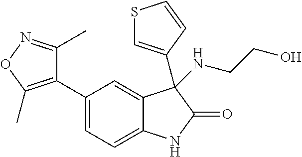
C1=C(C2=C(C)ON=C2C)C=C2C(=C1)NC(=O)C2(NCCO)C1=CSC=C1
